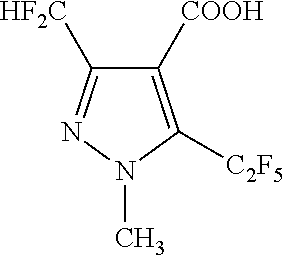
C1([COOH])=C([C2F5])N(C)N=C1[HF2C]
